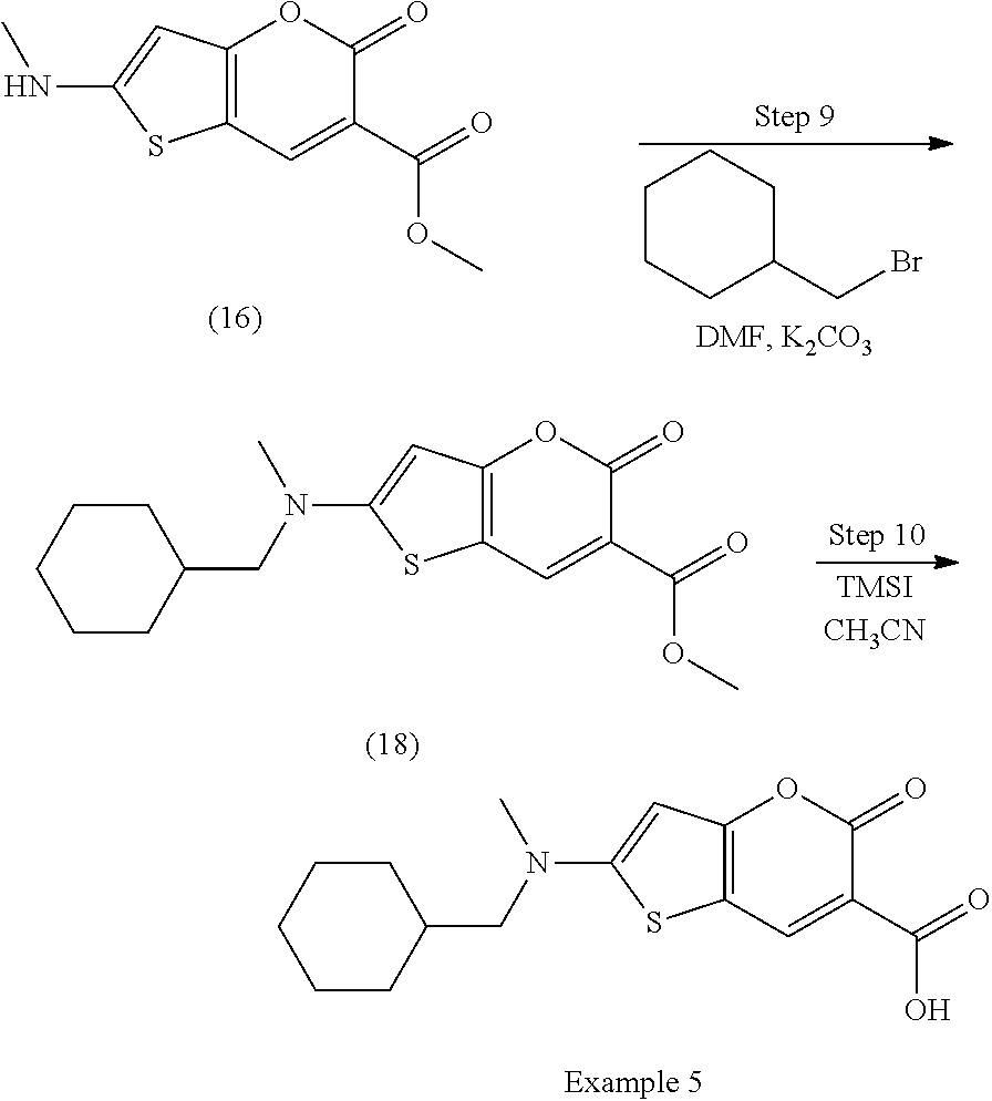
C12=C(C=C(C(=O)OC)C(=O)O1)SC(NC)=C2.C1CCC(CBr)CC1.C12=C(C=C(C(=O)O)C(=O)O1)SC(N(C)CC1CCCCC1)=C2.C12=C(C=C(C(=O)OC)C(=O)O1)SC(N(C)CC1CCCCC1)=C2
